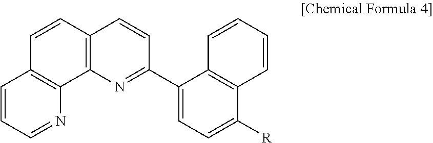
C1=CC=NC2=C1C=CC1=C2N=C(C2=CC=C([R])C3=C2C=CC=C3)C=C1
